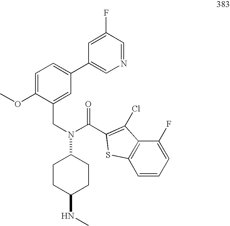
C(N(C1CCC(NC)CC1)C(C1=C(Cl)C2=C(S1)C=CC=C2F)=O)C1=CC(C2=CN=CC(F)=C2)=CC=C1OC
